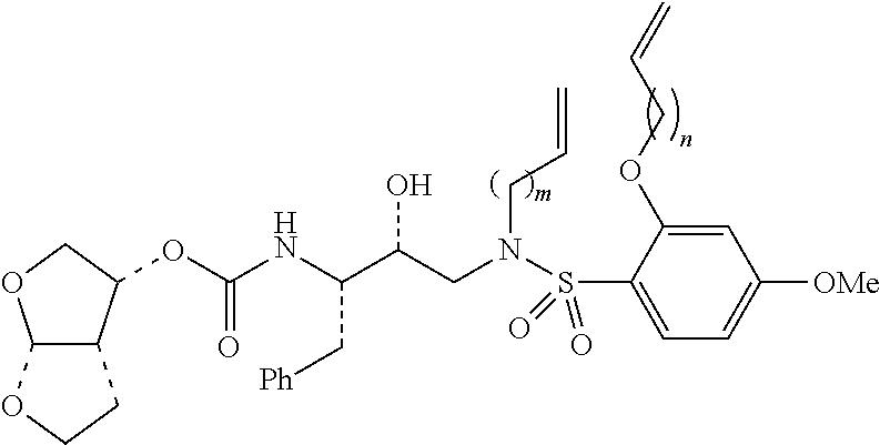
C1=C(OCC=C)C(S(N(CC=C)CC(C(C[Ph])NC(=O)OC2C3C(OC2)OCC3)O)(=O)=O)=CC=C1[OMe]
